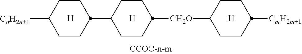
[H].C1CC([CmH2m+1])CCC1[CH2O]C1CCC(C2CCC([CnH2n+1])CC2)CC1.[H].[H]
